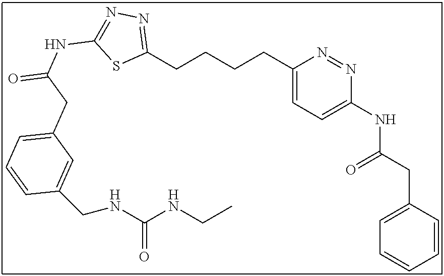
C1(CCCCC2=NN=C(NC(=O)CC3=CC=CC(CNC(NCC)=O)=C3)S2)=CC=C(NC(CC2=CC=CC=C2)=O)N=N1
